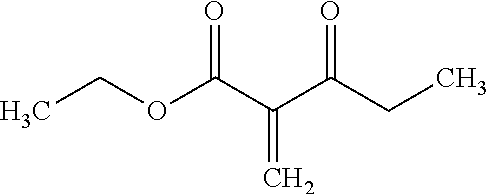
C(OC(C(C(CC)=O)=C)=O)C
